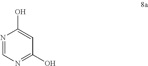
C1(O)=NC=NC(O)=C1
